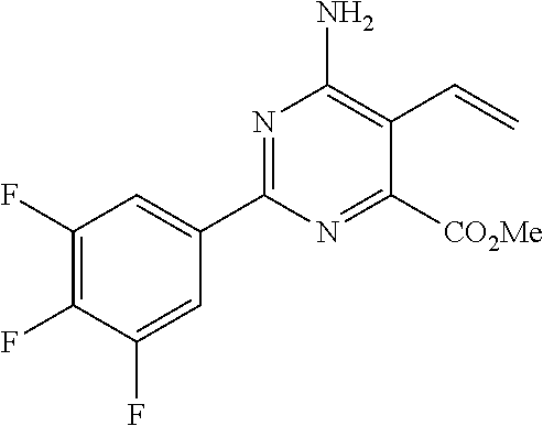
C1(C2=NC(N)=C(C=C)C([CO2Me])=N2)=CC(F)=C(F)C(F)=C1
